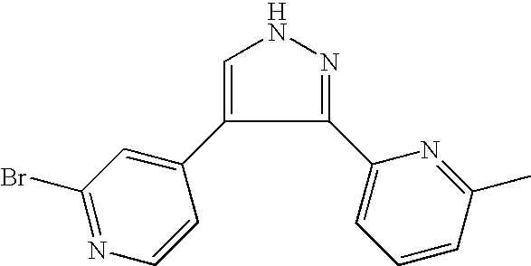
C1(Br)=NC=CC(C2=CNN=C2C2=CC=CC(C)=N2)=C1
